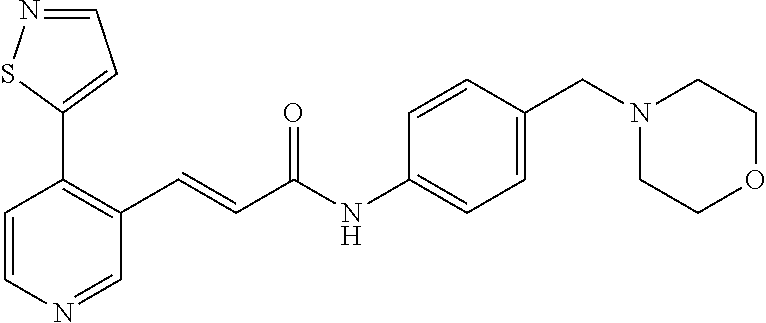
C1=NSC(C2=C(C=CC(NC3=CC=C(CN4CCOCC4)C=C3)=O)C=NC=C2)=C1
